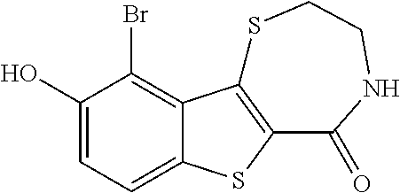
C1(O)=CC=C2C(=C1Br)C1=C(S2)C(=O)NCCS1
